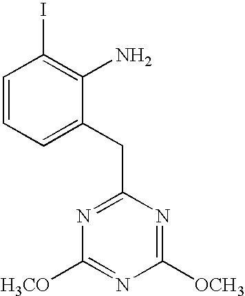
C1=CC=C(CC2=NC([H3CO])=NC([OCH3])=N2)C(N)=C1I
